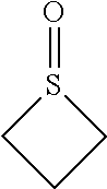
S1(=O)CCC1
